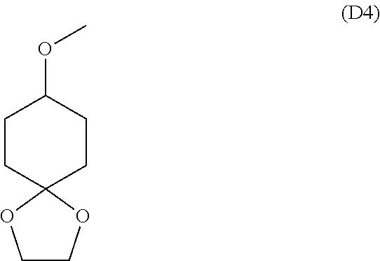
C1CC2(CCC1OC)OCCO2
